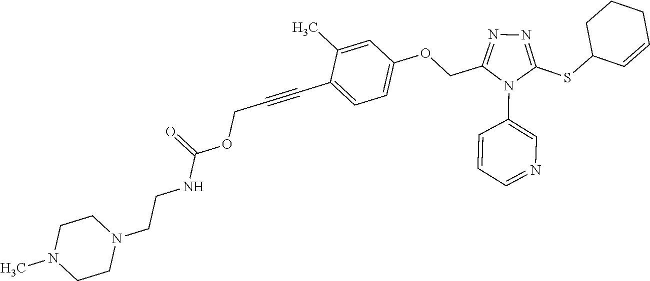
C1=C(C)C(C#CCOC(NCCN2CCN(C)CC2)=O)=CC=C1OCC1=NN=C(SC2C=CCCC2)N1C1=CN=CC=C1
